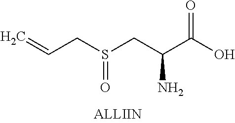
S(CC(C(O)=O)N)(CC=C)=O
